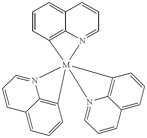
C1=CC2=C3C(=C1)C=CC=N3[M]213(C2=C4C(=CC=C2)C=CC=N14)C1=C2C(=CC=C1)C=CC=N32
